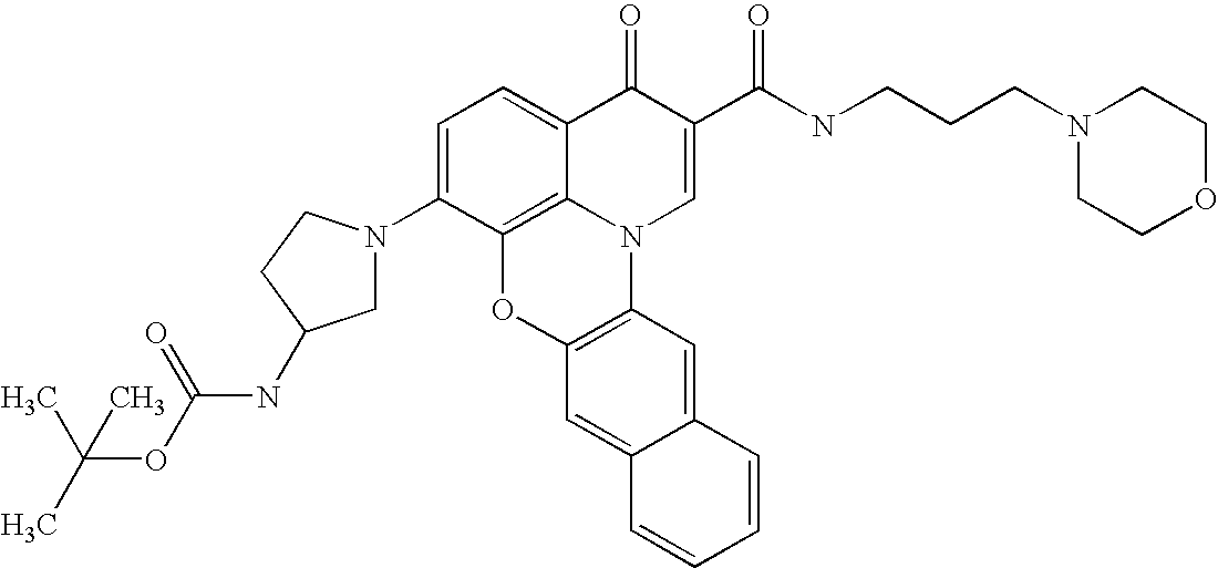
C1=C(N2CC(NC(OC(C)(C)C)=O)CC2)C2=C3C(=C1)C(=O)C(C(NCCCN1CCOCC1)=O)=CN3C1=C(O2)C=C2C(=C1)C=CC=C2
